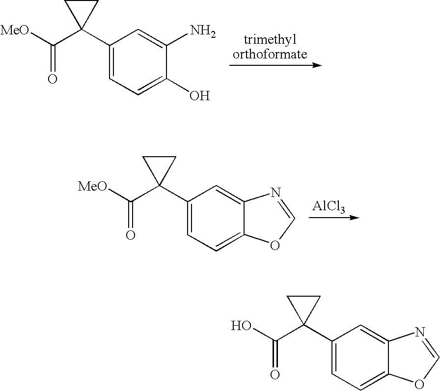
[MeO]C(=O)C1(C2=CC=C(O)C(N)=C2)CC1.[MeO]C(=O)C1(C2=CC=C3C(=C2)N=CO3)CC1.[AlCl3].OC(=O)C1(C2=CC=C3C(=C2)N=CO3)CC1
